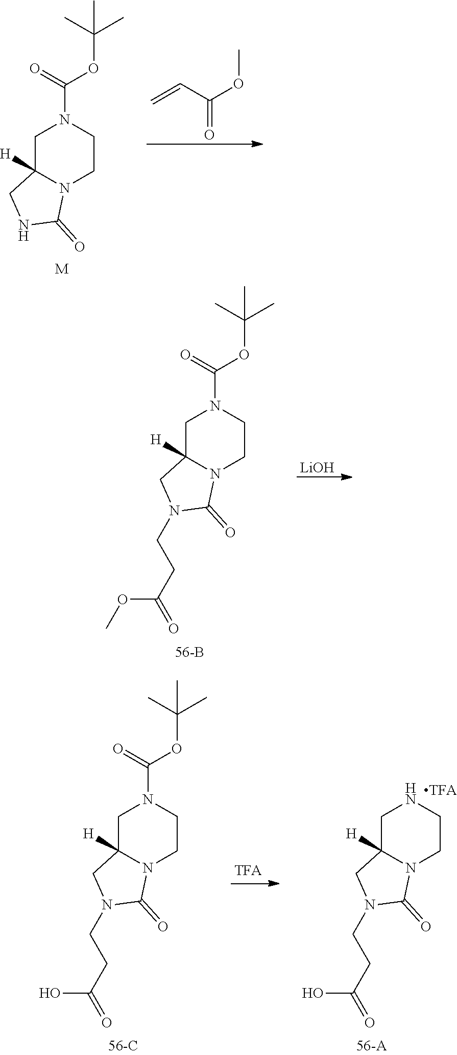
C1C2([H])N(CCN1C(=O)OC(C)(C)C)C(=O)NC2.[M].C=CC(OC)=O.C1C2([H])N(CCN1C(=O)OC(C)(C)C)C(=O)N(CCC(=O)OC)C2.[LiOH].C1C2([H])N(CCN1C(=O)OC(C)(C)C)C(=O)N(CCC(=O)O)C2.C1C2([H])N(CCN1)C(=O)N(CCC(=O)O)C2
